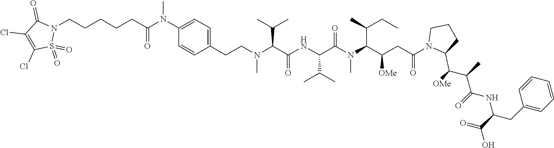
N(C)(C(C(NC(C(N(C)CCC1=CC=C(N(C)C(CCCCCN2S(=O)(=O)C(Cl)=C(Cl)C2=O)=O)C=C1)C(C)C)=O)C(C)C)=O)C(C(CC(N1C(C(C(C(=O)NC(C(=O)O)CC2=CC=CC=C2)C)[OMe])CCC1)=O)[OMe])C(C)CC
